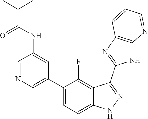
C1=NC=C(C2=CC=C3C(=C2F)C(C2=NC4=C(N2)N=CC=C4)=NN3)C=C1NC(C(C)C)=O
